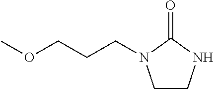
O=C1N(CCCOC)CCN1
